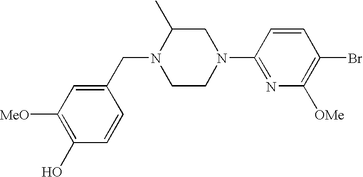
N1(CC2=CC([MeO])=C(O)C=C2)CCN(C2=NC([OMe])=C(Br)C=C2)CC1C
